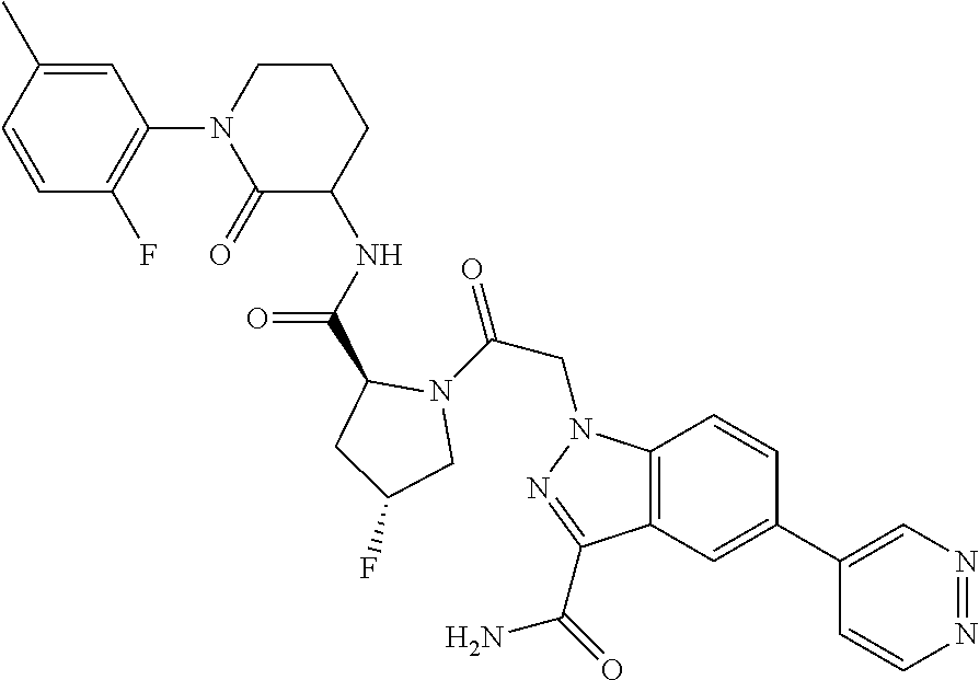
N1=NC=C(C2=CC3=C(C=C2)N(CC(=O)N2C(C(=O)NC4CCCN(C5=C(F)C=CC(C)=C5)C4=O)CC(F)C2)N=C3C(=O)N)C=C1
